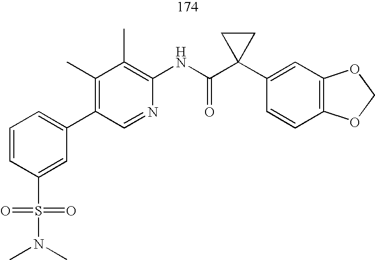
C1(C2=CC=CC(S(=O)(=O)N(C)C)=C2)=C(C)C(C)=C(NC(C2(C3=CC4=C(C=C3)OCO4)CC2)=O)N=C1
